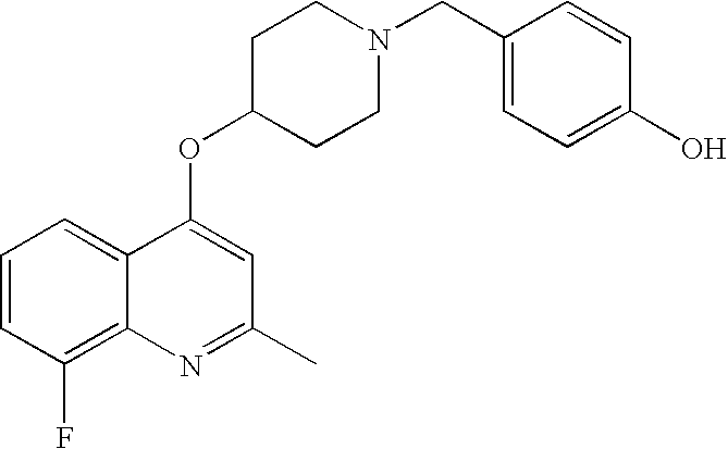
C1=CC(F)=C2C(=C1)C(OC1CCN(CC3=CC=C(O)C=C3)CC1)=CC(C)=N2
